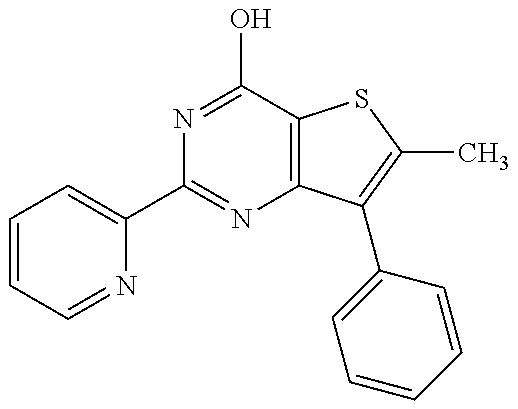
C1=CC=NC(C2=NC3=C(C(O)=N2)SC(C)=C3C2=CC=CC=C2)=C1
